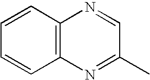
C1=CC2=C(C=C1)N=C(C)C=N2
